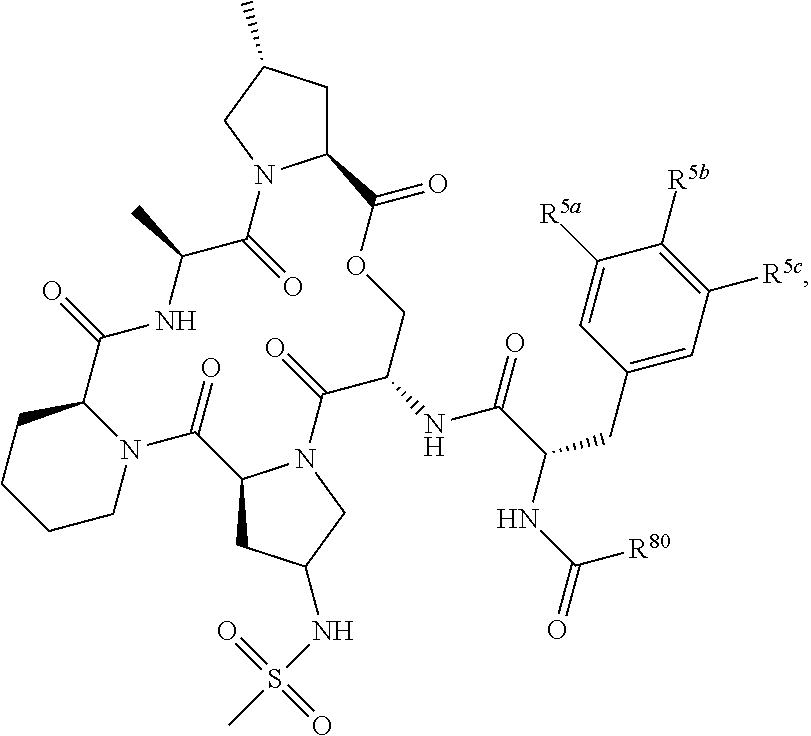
C12CC(C)CN1C(=O)C(C)NC(=O)C1CCCCN1C(=O)C1CC(NS(C)(=O)=O)CN1C(=O)C(NC(C(NC(=O)[R80])CC1=CC([R5c])=C([R5b])C([R5a])=C1)=O)COC2=O
